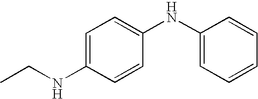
C1=C(NCC)C=CC(NC2=CC=CC=C2)=C1
